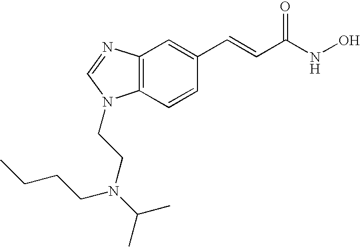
C12=C(C=CC(C=CC(NO)=O)=C1)N(CCN(CCCC)C(C)C)C=N2
